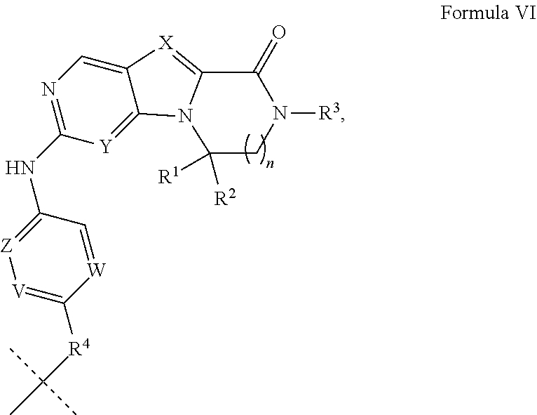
[X]1=C2C(=O)N([R3])CC([R2])([R1])N2C2=[Y]C(NC3=[Z][V]=C([R4]C(C)(C)C)[W]=C3)=NC=C12
